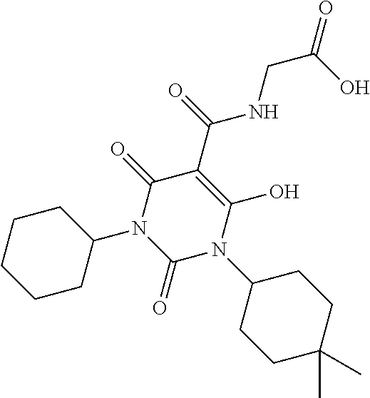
C1(=O)N(C2CCCCC2)C(=O)C(C(NCC(O)=O)=O)=C(O)N1C1CCC(C)(C)CC1
